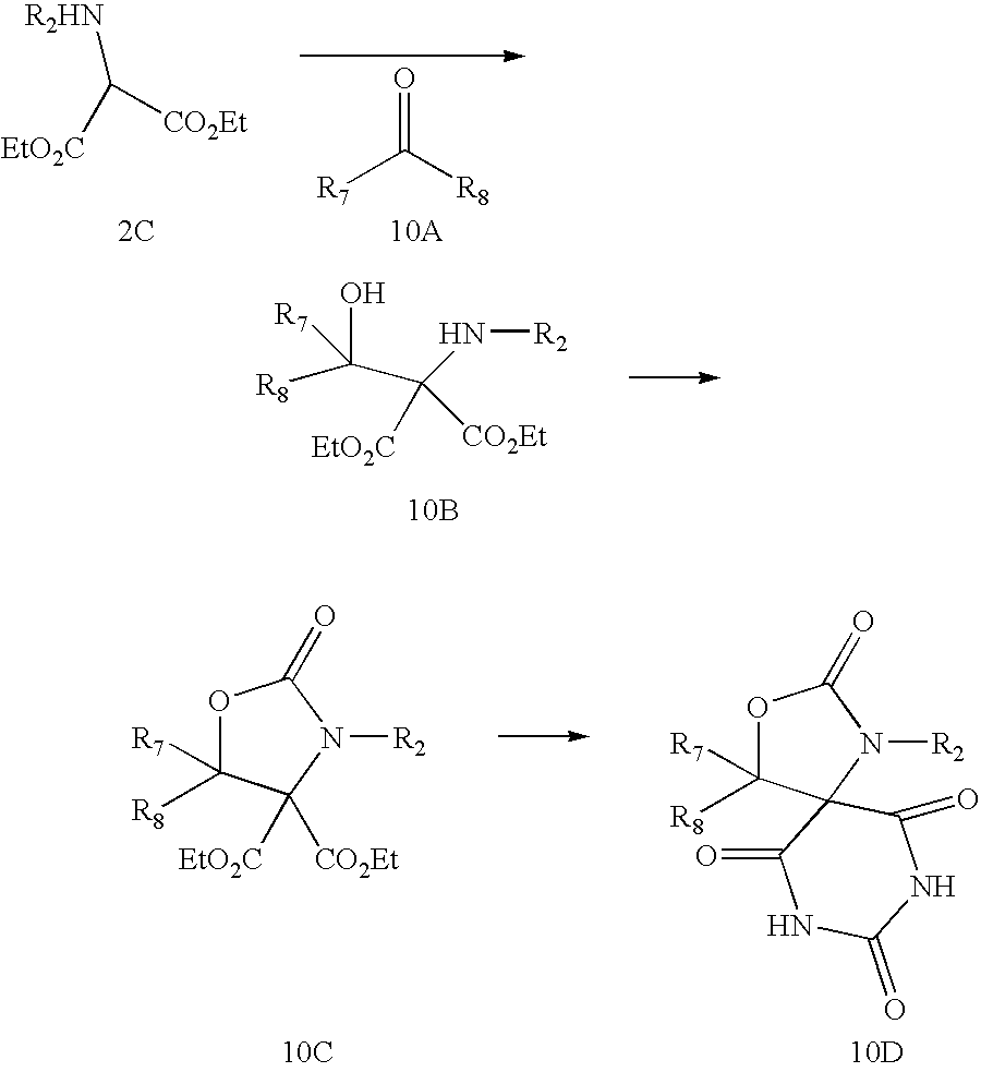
C(O)([R7])([R8])C([EtO2C])(N[R2])[CO2Et].[10B].O=C([R8])[R7].[R2HN]C([EtO2C])[CO2Et].[2C].O1C([R7])([R8])C([CO2Et])([EtO2C])N([R2])C1=O.O1C([R7])([R8])C2(N([R2])C1=O)C(=O)NC(=O)NC2=O.[10C].[10D]
